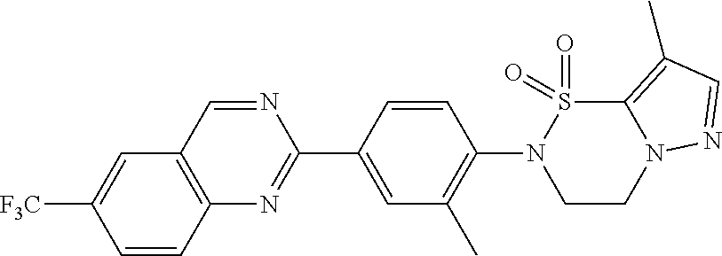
C1(C2=CC(C)=C(N3CCN4C(=C(C)C=N4)S3(=O)=O)C=C2)=NC2=C(C=N1)C=C([F3C])C=C2
